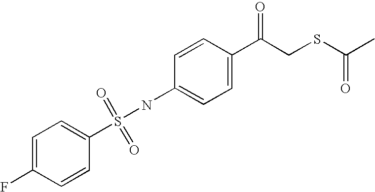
N(C1=CC=C(C(CSC(=O)C)=O)C=C1)S(C1=CC=C(F)C=C1)(=O)=O
